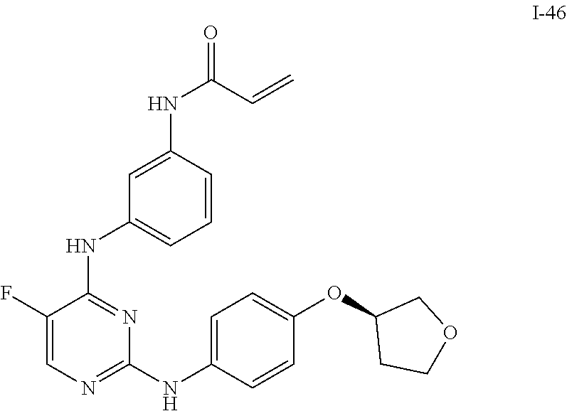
C1=CC(NC(=O)C=C)=CC(NC2=NC(NC3=CC=C(OC4CCOC4)C=C3)=NC=C2F)=C1
